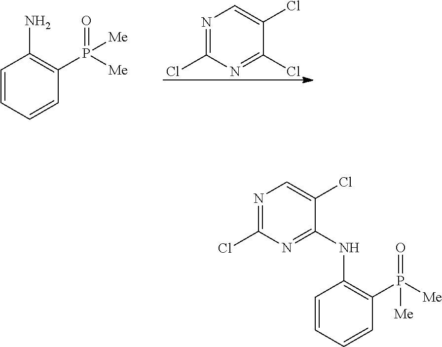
ClC1=NC(Cl)=NC=C1Cl.C1=CC=CC(P([Me])([Me])=O)=C1N.C1=CC=CC(P([Me])([Me])=O)=C1NC1=NC(Cl)=NC=C1Cl
